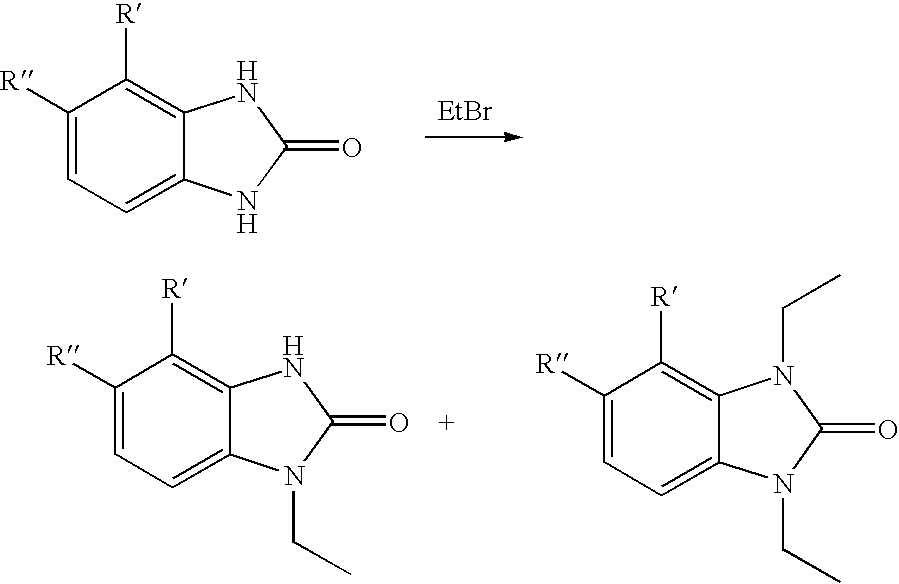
C1([R])=CC=C2C(=C1[R])NC(=O)N2.[EtBr].C1([R])=CC=C2C(=C1[R])NC(=[O    +])N2CC.C1([R])=CC=C2C(=C1[R])N(CC)C(=O)N2CC
